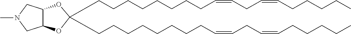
C12C(CN(C)C1)OC(CCCCCCCCC=CCC=CCCCCC)(CCCCCCCCC=CCC=CCCCCC)O2
